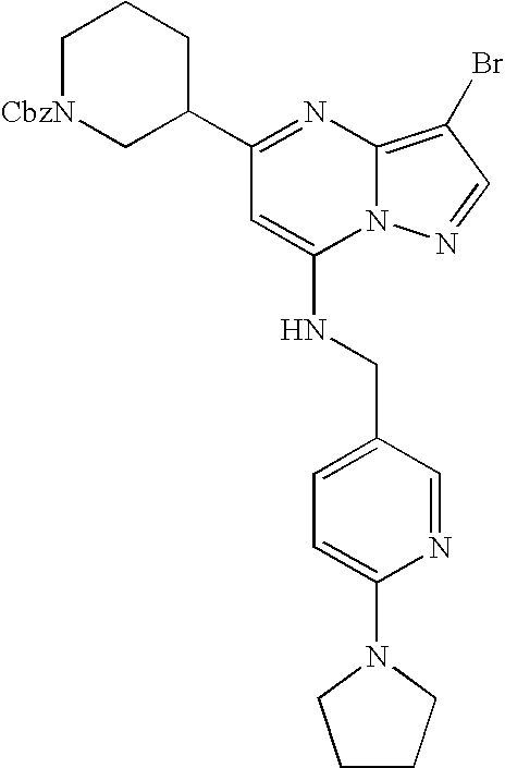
C1(C2=NC3=C(Br)C=NN3C(NCC3=CC=C(N4CCCC4)N=C3)=C2)CCC[CbzN]C1
